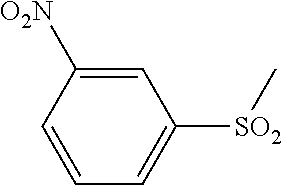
[SO2](C1=CC=CC([NO2])=C1)C
